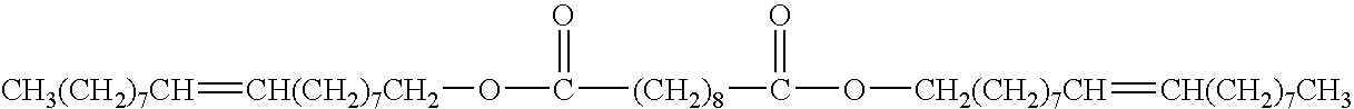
[CH3(CH2)7CH]=[CH(CH2)7CH2]OC([(CH2)8]C(=O)O[CH2(CH2)7CH]=[CH(CH2)7CH3])=O
